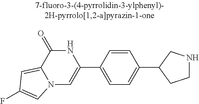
N12C=C(C3=CC=C(C4CCNC4)C=C3)NC(=O)C1=CC(F)=C2
